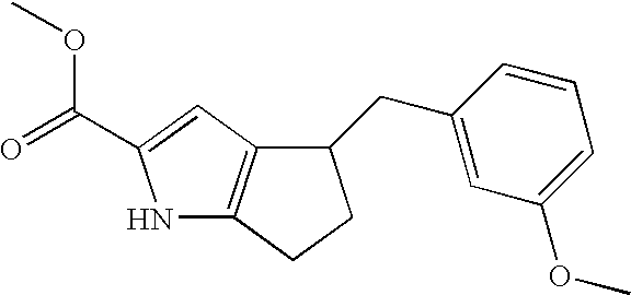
N1C2=C(C=C1C(=O)OC)C(CC1=CC(OC)=CC=C1)CC2
